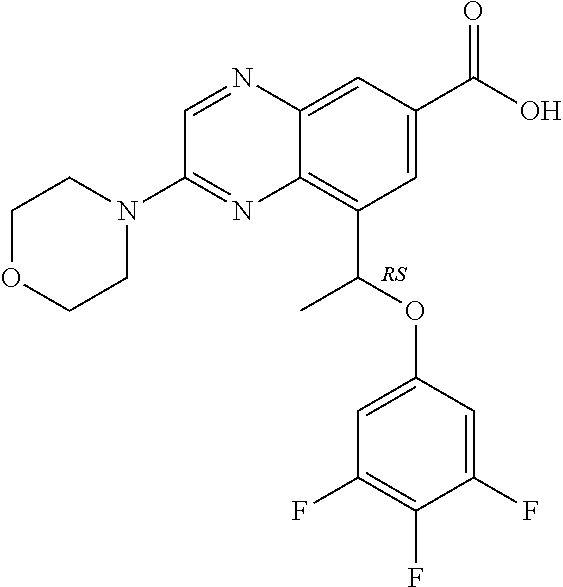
C12=C(C(OC3=CC(F)=C(F)C(F)=C3)C)C=C(C(O)=O)C=C1N=CC(N1CCOCC1)=N2
